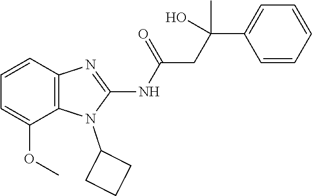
C1=CC2=C(C(OC)=C1)N(C1CCC1)C(NC(=O)CC(C1=CC=CC=C1)(O)C)=N2
